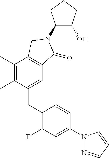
C1(CC2=C(F)C=C(N3N=CC=C3)C=C2)=CC2=C(C(C)=C1C)CN(C1C(O)CCC1)C2=O
